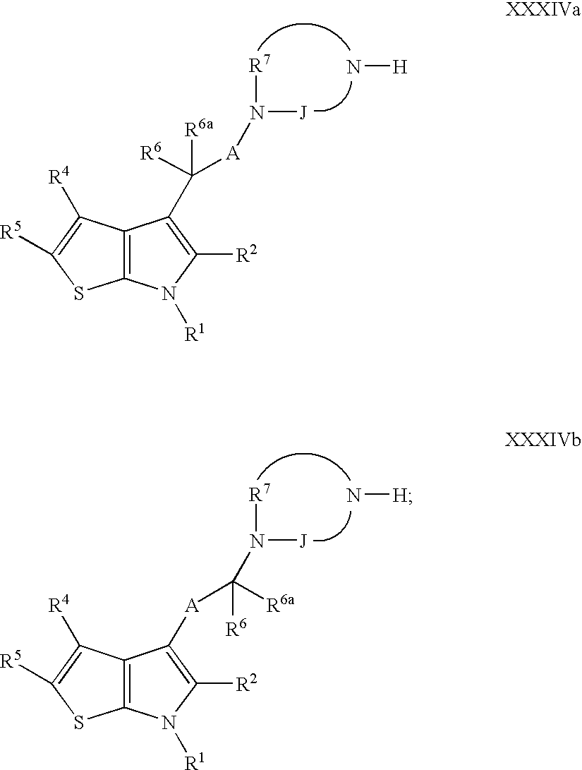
C12=C(N([R1])C([R2])=C1C([R6a])([R6])[A]N([J])[R7])SC([R5])=C2[R4].N[H].N[H].C12=C(N([R1])C([R2])=C1[A]C(N([J])[R7])([R6a])[R6])SC([R5])=C2[R4]
